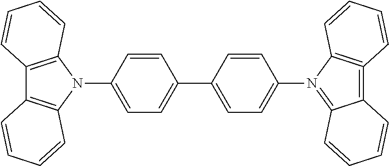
C12=C(N(C3=CC=C(C4=CC=C(N5=C6C(=C7=C5C=CC=C7)C=CC=C6)C=C4)C=C3)C3=C1C=CC=C3)C=CC=C2
